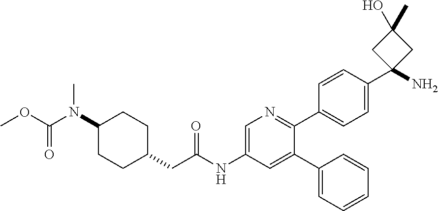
N(C1CCC(CC(NC2=CN=C(C3=CC=C(C4(N)CC(C)(O)C4)C=C3)C(C3=CC=CC=C3)=C2)=O)CC1)(C(OC)=O)C
